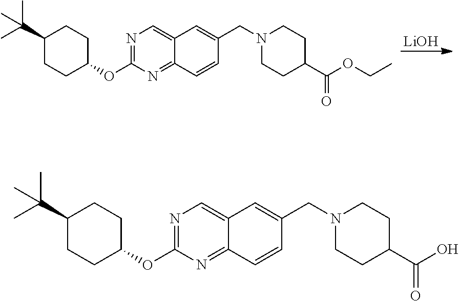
[LiOH].N1=C(OC2CCC(C(C)(C)C)CC2)N=C2C(=C1)C=C(CN1CCC(C(OCC)=O)CC1)C=C2.N1=C(OC2CCC(C(C)(C)C)CC2)N=C2C(=C1)C=C(CN1CCC(C(O)=O)CC1)C=C2
